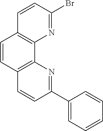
C1=CC2=C(C3=C1C=CC(Br)=N3)N=C(C1=CC=CC=C1)C=C2
